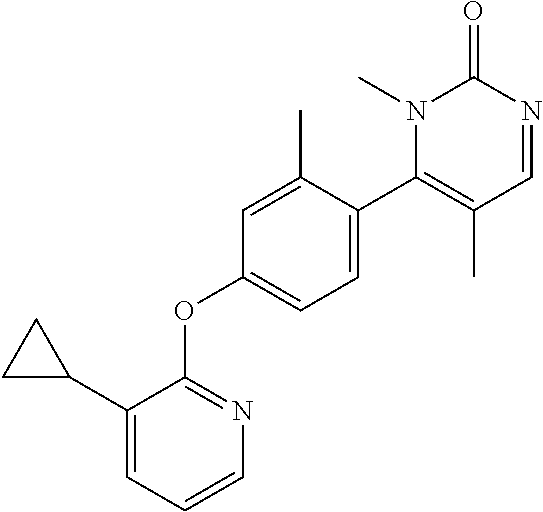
C1(C2CC2)=CC=CN=C1OC1=CC=C(C2=C(C)C=NC(=O)N2C)C(C)=C1
